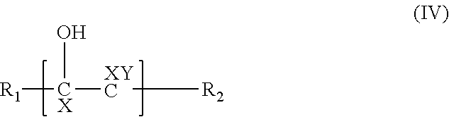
[R1][CX]([XYC][R2])O
